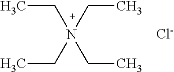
CCN(CC)(CC)CC.[Cl-]
